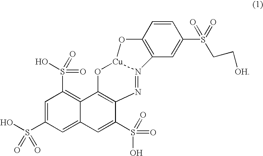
OS(C1=CC(S(=O)(=O)O)=C2C(=C1)C=C(S(=O)(=O)O)C1=C2O[Cu]2N(=N1)C1=C(C=CC(S(=O)(=O)CC[OH])=C1)O2)(=O)=O
